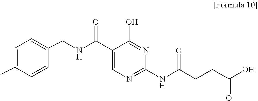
C1(C(NCC2=CC=C(C)C=C2)=O)=CN=C(NC(CCC(O)=O)=O)N=C1O
